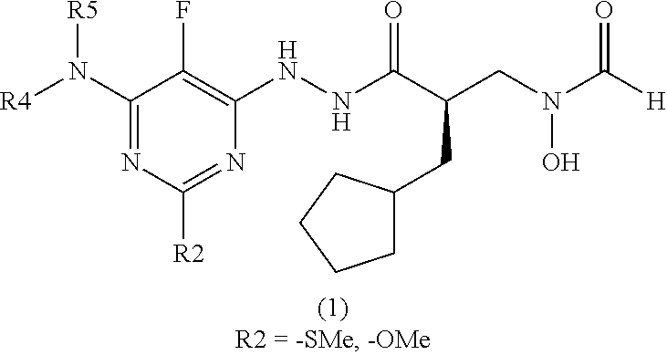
C1(N([R4])[R5])=NC([R2])=NC(NNC(C(CN(C([H])=O)O)CC2CCCC2)=O)=C1F
